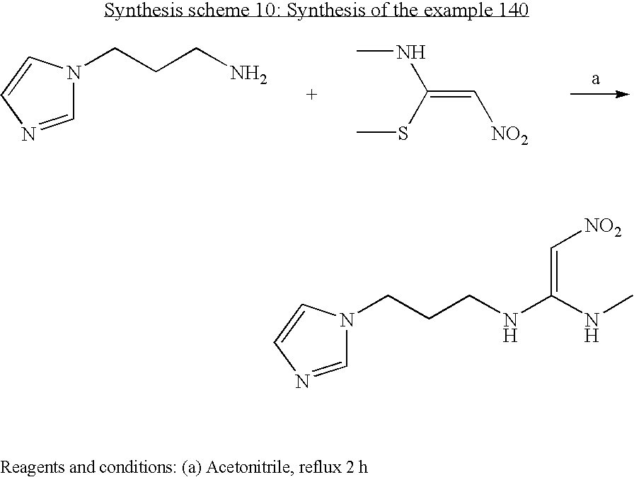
C1=NC=CN1CCCN.C(=C[NO2])(NC)SC.C1=NC=CN1CCCNC(NC)=C[NO2]
